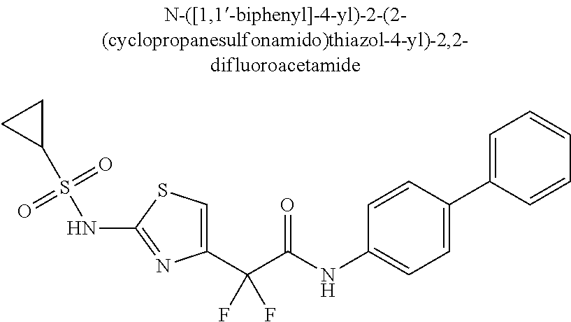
C1(C(C(NC2=CC=C(C3=CC=CC=C3)C=C2)=O)(F)F)=CSC(NS(C2CC2)(=O)=O)=N1
